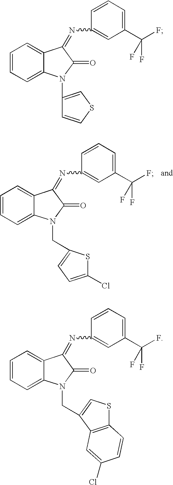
C1=CC=C2C(=C1)C(=NC1=CC(C(F)(F)F)=CC=C1)C(=O)N2CC1=CC=C(Cl)S1.C1=CC=C2C(=C1)C(=NC1=CC(C(F)(F)F)=CC=C1)C(=O)N2C1=CSC=C1.C1=CC=C2C(=C1)C(=NC1=CC(C(F)(F)F)=CC=C1)C(=O)N2CC1=CSC2=C1C=C(Cl)C=C2
